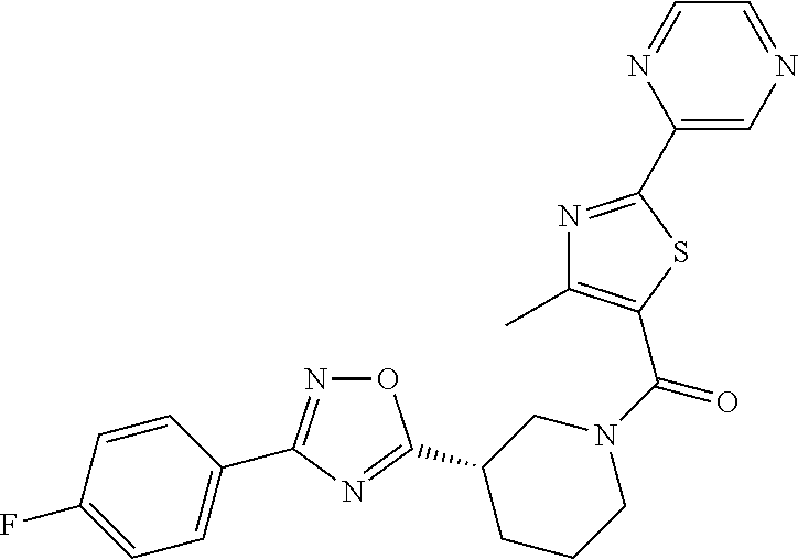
O1N=C(C2=CC=C(F)C=C2)N=C1C1CCCN(C(=O)C2=C(C)N=C(C3=CN=CC=N3)S2)C1
